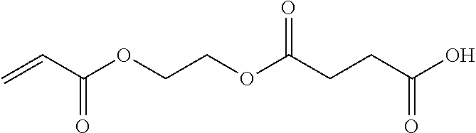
C=CC(OCCOC(CCC(O)=O)=O)=O
